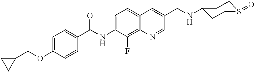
C1(COC2=CC=C(C(NC3=CC=C4C(=C3F)N=CC(CNC3CCS(=O)CC3)=C4)=O)C=C2)CC1
